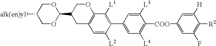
C1OC(C2CC3=C(OC2)C([L1])=C(C2=CC([L4])=C([COO]C4=CC(F)=C([R2])C([H])=C4)C([L3])=C2)C([L2])=C3)OCC1[alk(en)yl]
